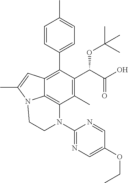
C1=CC(C2=C3C4=C(C(C)=C2C(C(O)=O)OC(C)(C)C)N(C2=NC=C(OCC)C=N2)CCN4C(C)=C3)=CC=C1C
